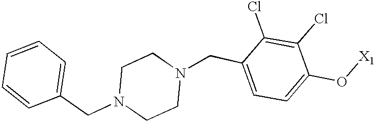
C(C1=CC=C(O[X1])C(Cl)=C1Cl)N1CCN(CC2=CC=CC=C2)CC1
